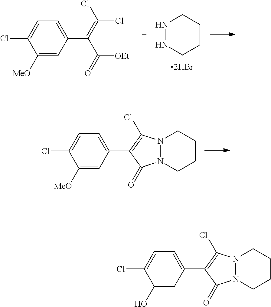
N1NCCCC1.C1([MeO])=CC(C(=C(Cl)Cl)C(=O)[OEt])=CC=C1Cl.N12N(CCCC1)C(=O)C(C1=CC=C(Cl)C([MeO])=C1)=C2Cl.N12N(CCCC1)C(=O)C(C1=CC=C(Cl)C(O)=C1)=C2Cl
